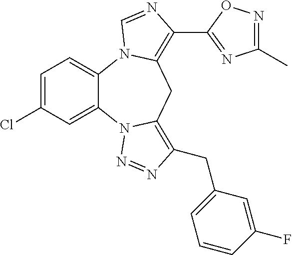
C1=C(Cl)C=C2C(=C1)N1C(=C(C3=NC(C)=NO3)N=C1)CC1=C(CC3=CC=CC(F)=C3)N=NN21
